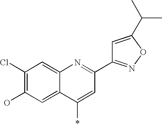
C1(Cl)=C(O)C=C2C(=C1)N=C(C1=NOC(C(C)C)=C1)C=C2*
